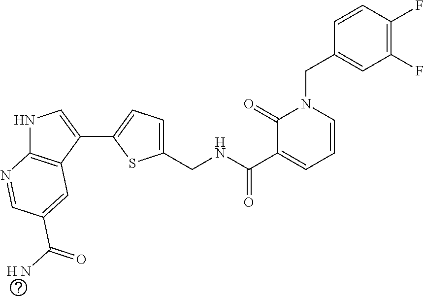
C(NC(C1=CC=CN(CC2=CC(F)=C(F)C=C2)C1=O)=O)C1=CC=C(C2=CNC3=C2C=C(C([H N])=O)C=N3)S1
